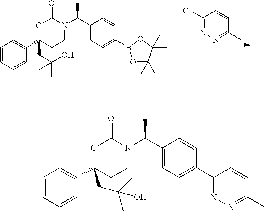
C1=CC=CC(C2(CC(C)(O)C)CCN(C(C3=CC=C(B4OC(C)(C)C(C)(C)O4)C=C3)C)C(=O)O2)=C1.C1(Cl)=NN=C(C)C=C1.C1=CC=CC(C2(CC(C)(C)O)CCN(C(C3=CC=C(C4=NN=C(C)C=C4)C=C3)C)C(=O)O2)=C1
